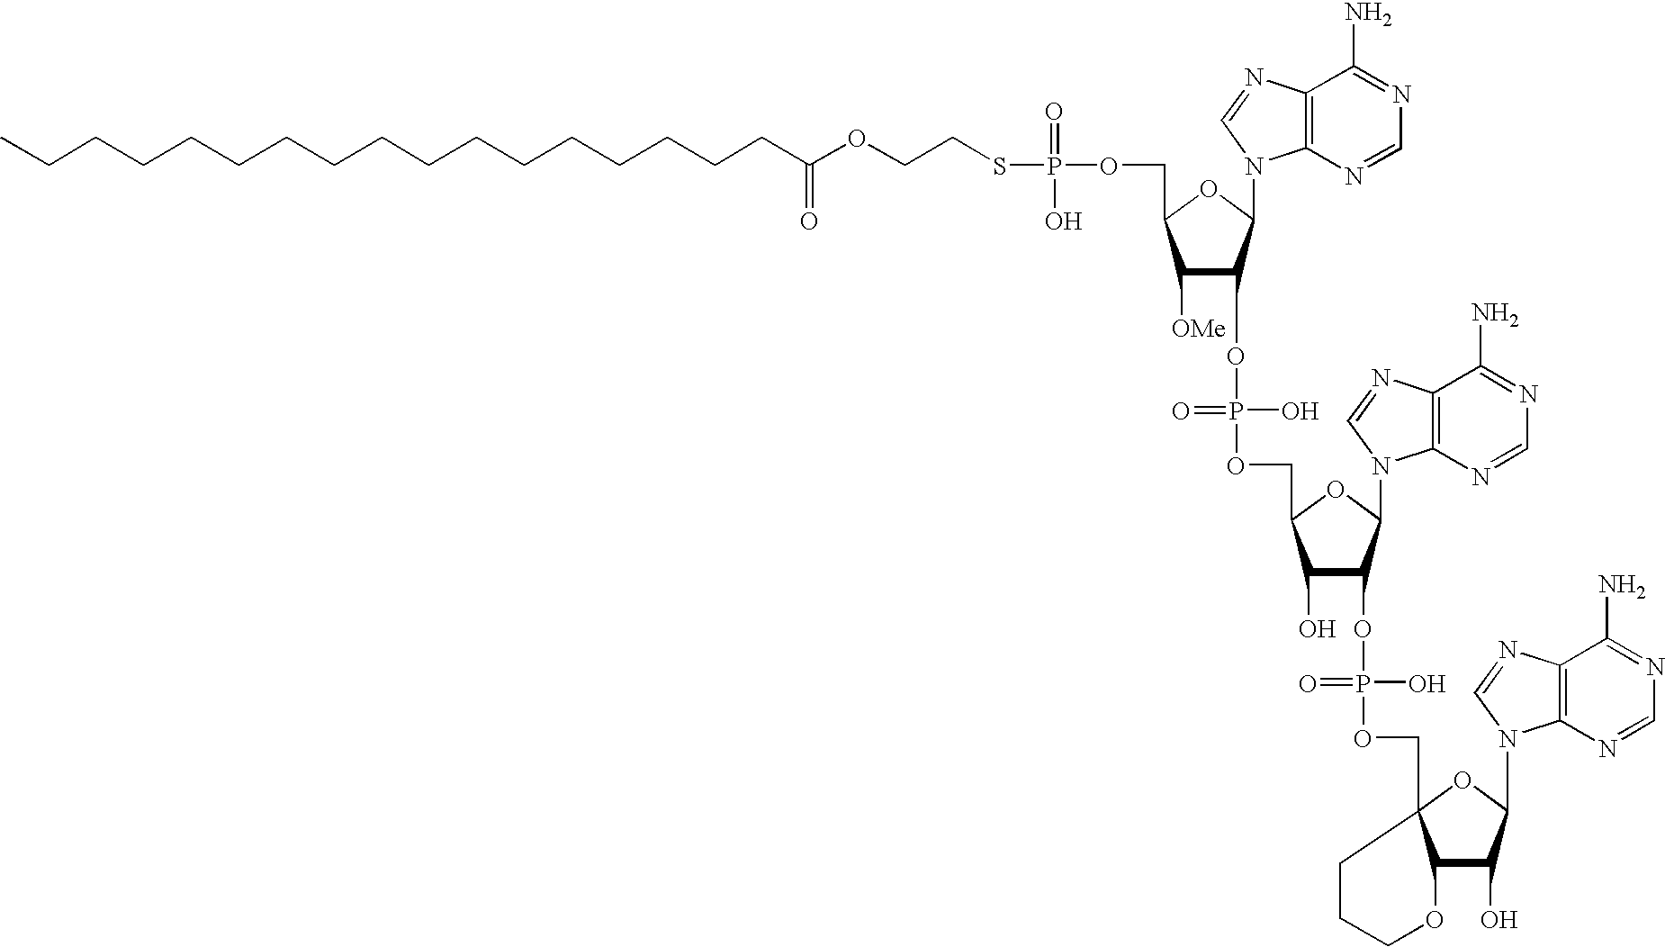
S(P(OCC1C([OMe])C(OP(O)(=O)OCC2C(O)C(OP(O)(=O)OCC34C(C(O)C(N5C6=C(N=C5)C(N)=NC=N6)O3)OCCC4)C(N3C4=C(N=C3)C(N)=NC=N4)O2)C(N2C3=C(N=C2)C(N)=NC=N3)O1)(=O)O)CCOC(CCCCCCCCCCCCCCCCC)=O
